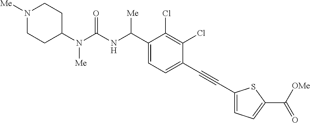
C1(N(C(NC(C2=CC=C(C#CC3=CC=C(C([OMe])=O)S3)C(Cl)=C2Cl)[Me])=O)[Me])CCN([Me])CC1
